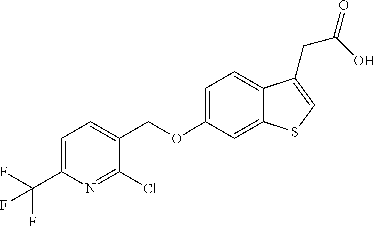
C(OC1=CC=C2C(=C1)SC=C2CC(=O)O)C1=CC=C(C(F)(F)F)N=C1Cl
